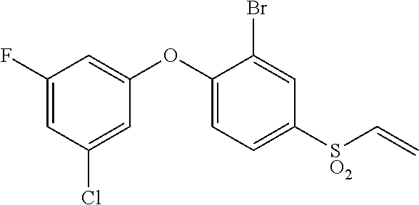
C1(F)=CC(Cl)=CC(OC2=CC=C([SO2]C=C)C=C2Br)=C1
